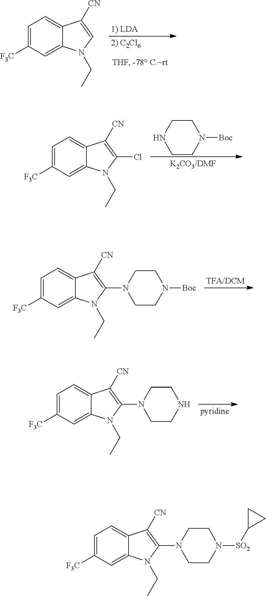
C1=C([F3C])C=C2C(=C1)C([CN])=CN2CC.C1CN([Boc])CCN1.C1=C([F3C])C=C2C(=C1)C([CN])=C(Cl)N2CC.C1=C([F3C])C=C2C(=C1)C([CN])=C(N1CCN([Boc])CC1)N2CC.C1=C([F3C])C=C2C(=C1)C([CN])=C(N1CCNCC1)N2CC.C1=C([F3C])C=C2C(=C1)C([CN])=C(N1CCN([SO2]C3CC3)CC1)N2CC
